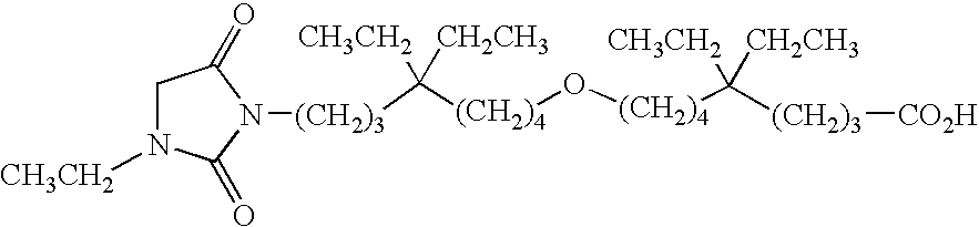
C([(CH2)4]O[(CH2)4]C([(CH2)3][CO2H])([CH3CH2])[CH2CH3])([CH3CH2])([CH2CH3])[(CH2)3]N1C(=O)CN([CH3CH2])C1=O
